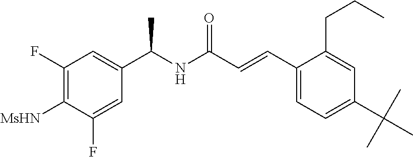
C1([MsHN])=C(F)C=C(C(NC(C=CC2=CC=C(C(C)(C)C)C=C2CCC)=O)C)C=C1F
